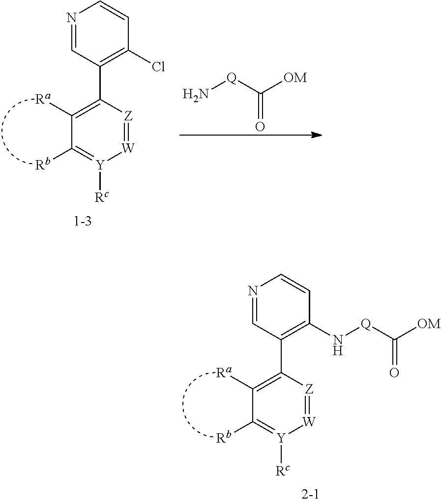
C1([Ra])=C(C2=C(Cl)C=CN=C2)[Z]=[W][Y]([Rc])=C1[Rb].N[Q]C([OM])=O.C1([Ra])=C(C2=C(N[Q]C([OM])=O)C=CN=C2)[Z]=[W][Y]([Rc])=C1[Rb]
